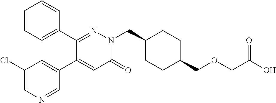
C1=CC=C(C2=NN(CC3CCC(COCC(O)=O)CC3)C(=O)C=C2C2=CC(Cl)=CN=C2)C=C1
